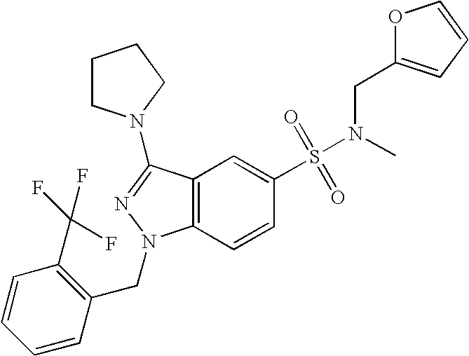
C1(S(N(C)CC2=CC=CO2)(=O)=O)=CC2=C(C=C1)N(CC1=C(C(F)(F)F)C=CC=C1)N=C2N1CCCC1
